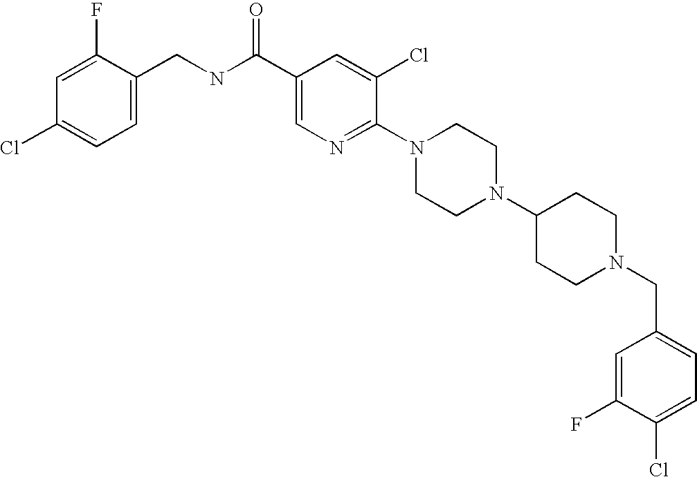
C(N1CCC(N2CCN(C3=NC=C(C(NCC4=CC=C(Cl)C=C4F)=O)C=C3Cl)CC2)CC1)C1=CC=C(Cl)C(F)=C1
